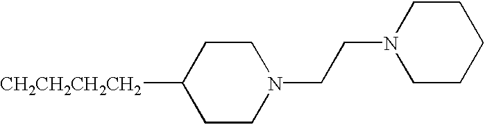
C1CN(CCN2CCCCC2)CCC1[CH2CH2CH2CH2]
